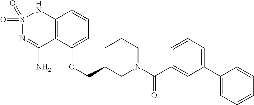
C12=C(C(OCC3CN(C(C4=CC(C5=CC=CC=C5)=CC=C4)=O)CCC3)=CC=C1)C(N)=NS(=O)(=O)N2
